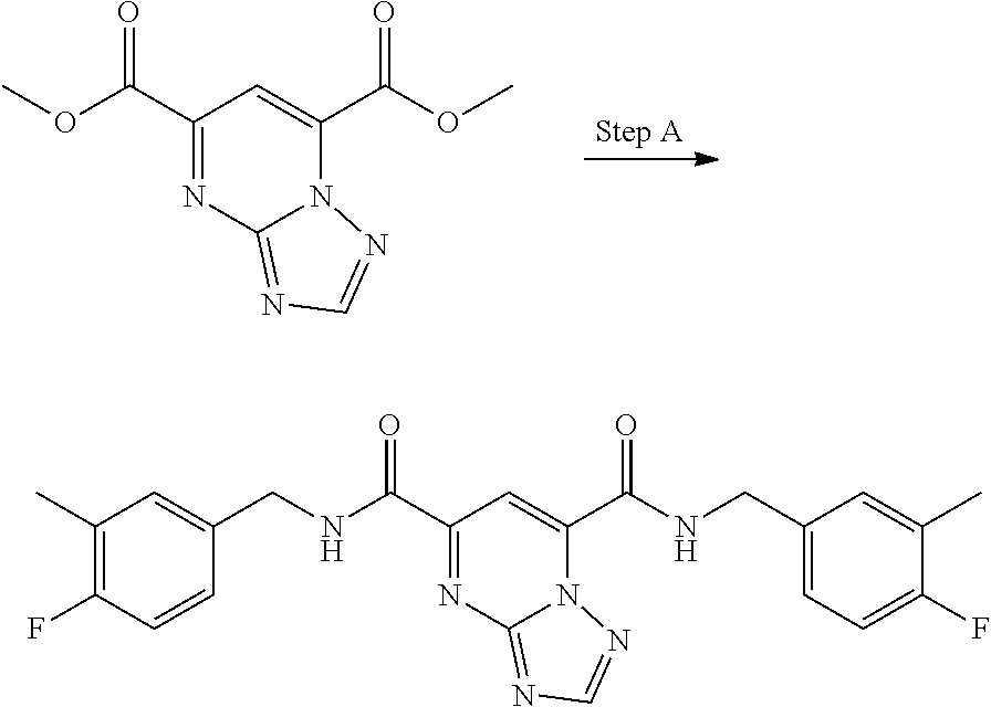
C1(C(OC)=O)=NC2=NC=NN2C(C(OC)=O)=C1.C1(C(NCC2=CC(C)=C(F)C=C2)=O)=NC2=NC=NN2C(C(NCC2=CC=C(F)C(C)=C2)=O)=C1
